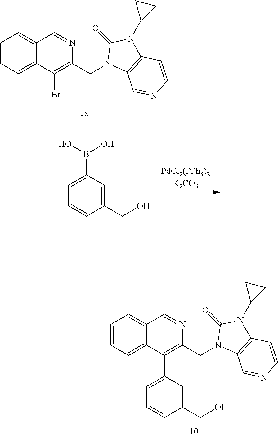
C1=CC=C2C(=C1)C=NC(CN1C3=C(N(C4CC4)C1=O)C=CN=C3)=C2C1=CC=CC(CO)=C1.C1=CC=C2C(=C1)C=NC(CN1C3=C(N(C4CC4)C1=O)C=CN=C3)=C2Br.C1(CO)=CC(B(O)O)=CC=C1
